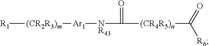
[R1][(CR2R3)m][Ar1][NR43]C(=O)[(CR4R5)n]C([R6])=O
